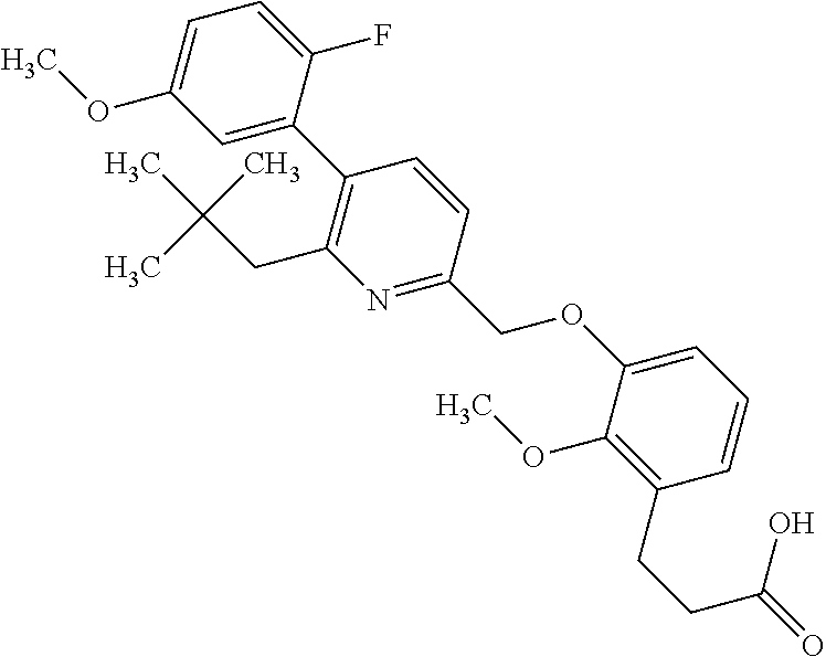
C1(OC)=CC=C(F)C(C2=C(CC(C)(C)C)N=C(COC3=CC=CC(CCC(O)=O)=C3OC)C=C2)=C1
